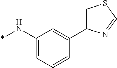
C1(N*)=CC=CC(C2=CSC=N2)=C1
